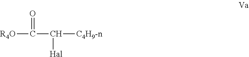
[R4O]C(=O)C([Hal])[C4H9-n]
